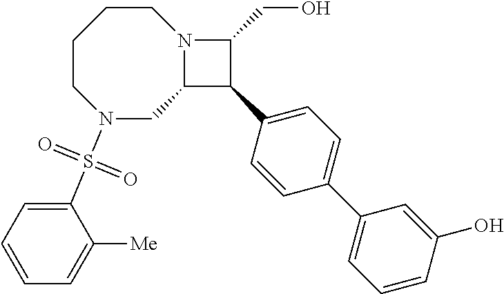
N1(S(C2=CC=CC=C2[Me])(=O)=O)CC2N(CCCC1)C(CO)C2C1=CC=C(C2=CC=CC(O)=C2)C=C1
